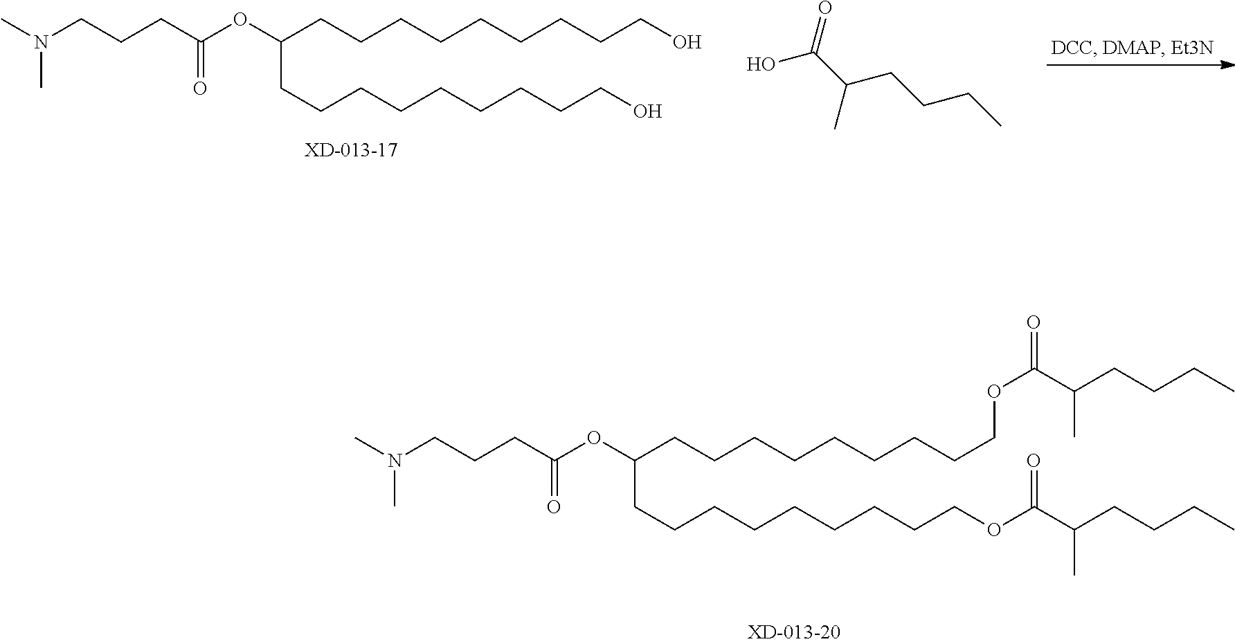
CN(CCCC(OC(CCCCCCCCCOC(=O)C(C)CCCC)CCCCCCCCCOC(C(C)CCCC)=O)=O)C.CN(CCCC(OC(CCCCCCCCCO)CCCCCCCCCO)=O)C.C(C)(CCCC)C(=O)O
